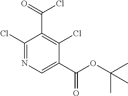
C1(Cl)=NC=C(C(OC(C)(C)C)=O)C(Cl)=C1C(Cl)=O
